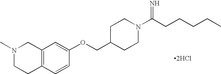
[2HCl].N1(C)CCC2=C(C1)C=C(OCC1CCN(C(CCCCC)=N)CC1)C=C2
